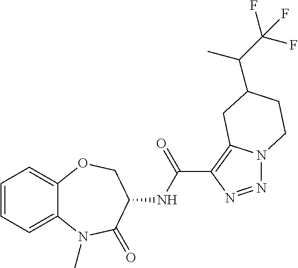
C12=CC=CC=C1OCC(NC(=O)C1=C3N(N=N1)CCC(C(C(F)(F)F)C)C3)C(=O)N2C
